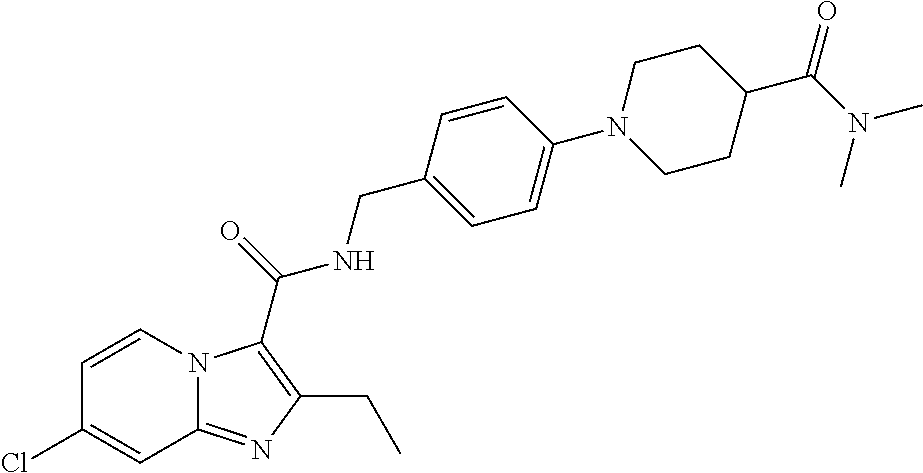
C1=CN2C(=NC(CC)=C2C(=O)NCC2=CC=C(N3CCC(C(N(C)C)=O)CC3)C=C2)C=C1Cl
